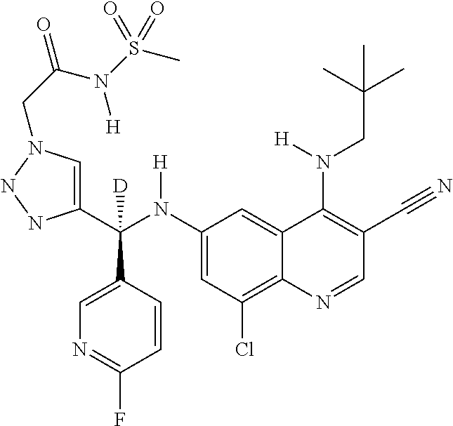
C1(N(C(C2=CN(CC(N([H])S(C)(=O)=O)=O)NN2)(C2=CN=C(F)C=C2)[D])[H])=CC(Cl)=C2C(=C1)C(N(CC(C)(C)C)[H])=C(C#N)C=N2
